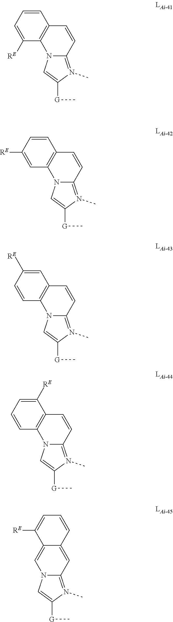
C12=N(C)C([G]C)=CN1C1=C(C=C2)C=CC([RE])=C1.C12=N(C)C([G]C)=CN1C1=C(C=C2)C=CC=C1[RE].C12=N(C)C([G]C)=CN1C1=C(C=C2)C=C([RE])C=C1.C12=N(C)C([G]C)=CN1C1=C(C=C2)C([RE])=CC=C1.C12=N(C)C([G]C)=CN1C=C1C(=C2)C=CC=C1[RE]
